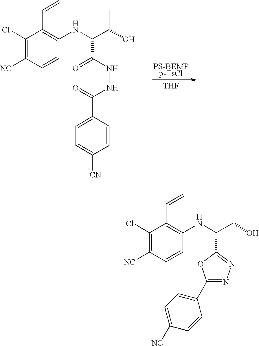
C1(Cl)=C([NC])C=CC(NC(C(C)O)C(NNC(C2=CC=C([CN])C=C2)=O)=O)=C1C=C.[PS-BEMPp-TsCl].[THF].C1(Cl)=C([NC])C=CC(NC(C(C)O)C2=NN=C(C3=CC=C([NC])C=C3)O2)=C1C=C
